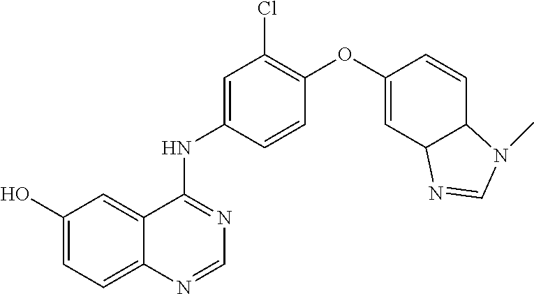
OC1=CC=C2C(=C1)C(NC1=CC(Cl)=C(OC3=CC4C(C=C3)N(C)C=N4)C=C1)=NC=N2
